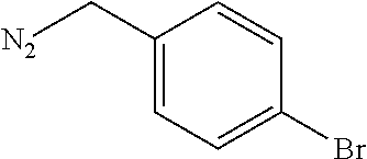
[N2]CC1=CC=C(Br)C=C1
